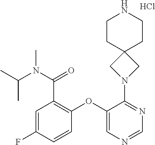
Cl.C1CC2(CCN1)CN(C1=NC=NC=C1OC1=C(C(=O)N(C(C)C)C)C=C(F)C=C1)C2
